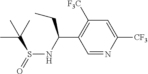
C1=C([CF3])N=CC(C(NS(C(C)(C)C)=O)CC)=C1[F3C]
